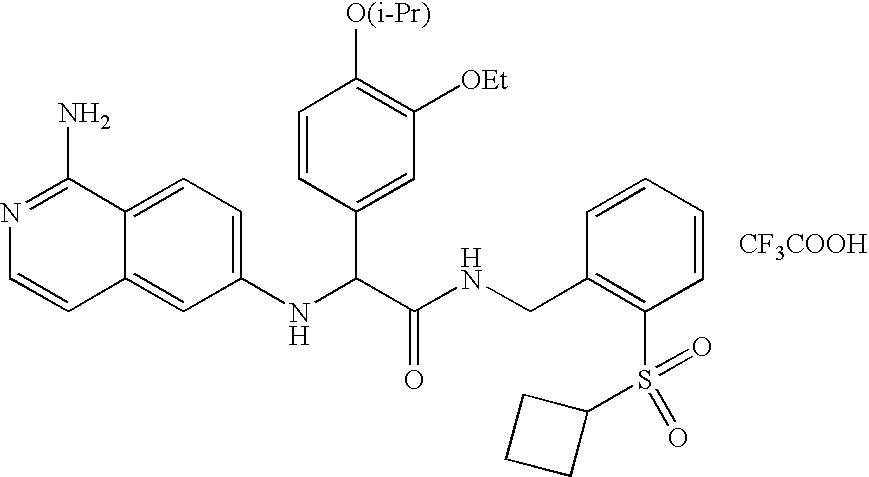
C1(NC(C(NCC2=C(S(=O)(C3CCC3)=O)C=CC=C2)=O)C2=CC([OEt])=C([O(i-Pr)])C=C2)=CC=C2C(=C1)C=CN=C2N.[CF3COOH]
